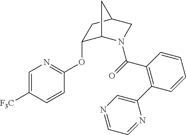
C1=C([F3C])C=CC(OC2C3N(C(=O)C4=C(C5=CN=CC=N5)C=CC=C4)CC(C2)C3)=N1
